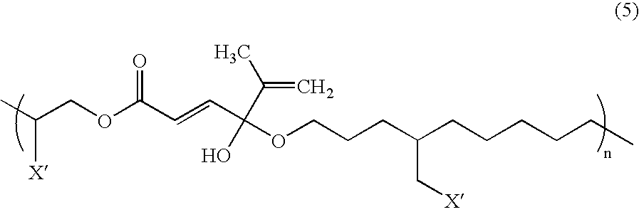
CC(COC(C=CC(OCCCC(CCCCCC)C[X])(O)C(C)=C)=O)[X]
